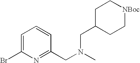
C1=C(Br)N=C(CN(C)CC2CC[NBoc]CC2)C=C1
